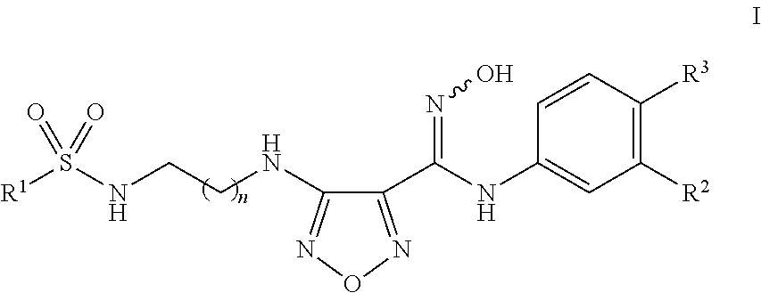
C1(C(=NO)NC2=CC([R2])=C([R3])C=C2)=NON=C1NCCNS([R1])(=O)=O
